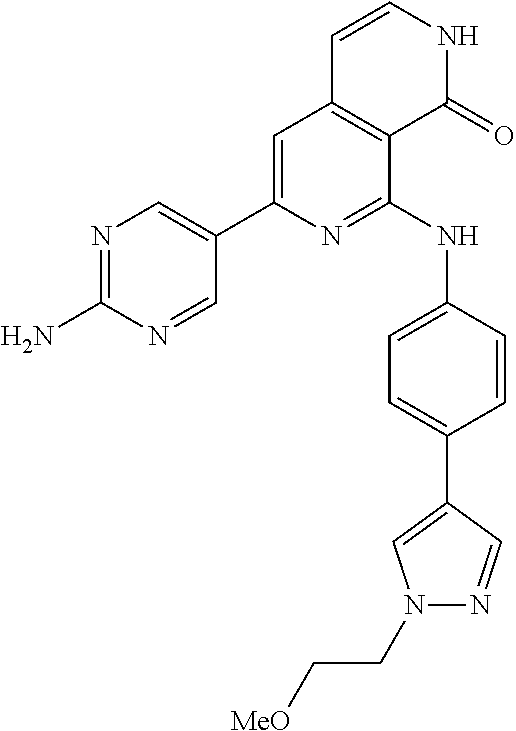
C1(C2=CC3=C(C(NC4=CC=C(C5=CN(CC[MeO])N=C5)C=C4)=N2)C(=O)NC=C3)=CN=C(N)N=C1
